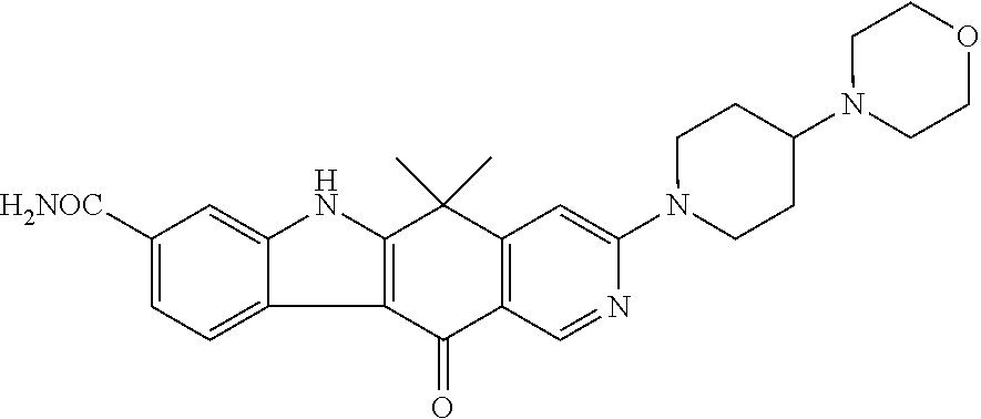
C12=C(C=NC(N3CCC(N4CCOCC4)CC3)=C1)C(=O)C1=C(C2(C)C)NC2=CC([H2NOC])=CC=C21
